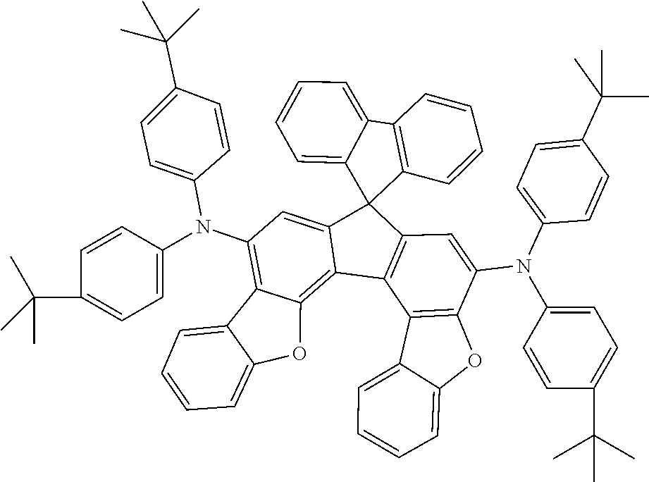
C1(N(C2=CC3=C(C4=C2OC2=CC=CC=C42)C2=C4C(=C(N(C5=CC=C(C(C)(C)C)C=C5)C5=CC=C(C(C)(C)C)C=C5)C=C2C32C3=CC=CC=C3C3=C2C=CC=C3)C2=CC=CC=C2O4)C2=CC=C(C(C)(C)C)C=C2)=CC=C(C(C)(C)C)C=C1
